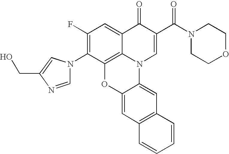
C12=C3C(=CC(F)=C1N1C=NC(CO)=C1)C(=O)C(C(N1CCOCC1)=O)=CN3C1=CC3=C(C=C1O2)C=CC=C3
